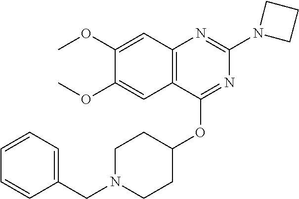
C12=C(C(OC3CCN(CC4=CC=CC=C4)CC3)=NC(N3CCC3)=N1)C=C(OC)C(OC)=C2
